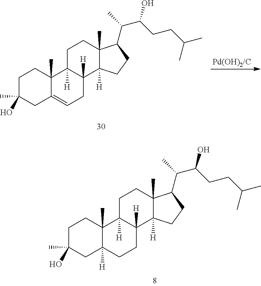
C1CC2([H])C(C)(C3([H])C1([H])C1([H])C(C)(CC3)C(C(C)C(CCC(C)C)O)CC1)CCC(C)(O)C2.[Pd(OH)2/C].C1C=C2C(C)(C3([H])C1([H])C1([H])C(C)(CC3)C(C(C)C(CCC(C)C)O)CC1)CCC(C)(O)C2
